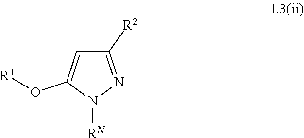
N1=C([R2])C=C(O[R1])N1[RN]
